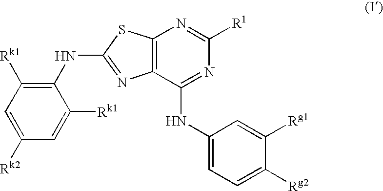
C1(NC2=NC3=C(S2)N=C([R1])N=C3NC2=CC=C([Rg2])C([Rg1])=C2)=C([Rk1])C=C([Rk2])C=C1[Rk1]
